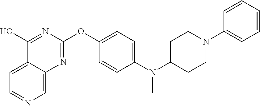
C12=CC=NC=C1N=C(OC1=CC=C(N(C3CCN(C4=CC=CC=C4)CC3)C)C=C1)N=C2O
